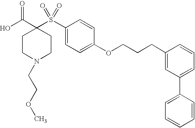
C1(S(C2(C(O)=O)CCN(CCOC)CC2)(=O)=O)=CC=C(OCCCC2=CC(C3=CC=CC=C3)=CC=C2)C=C1
